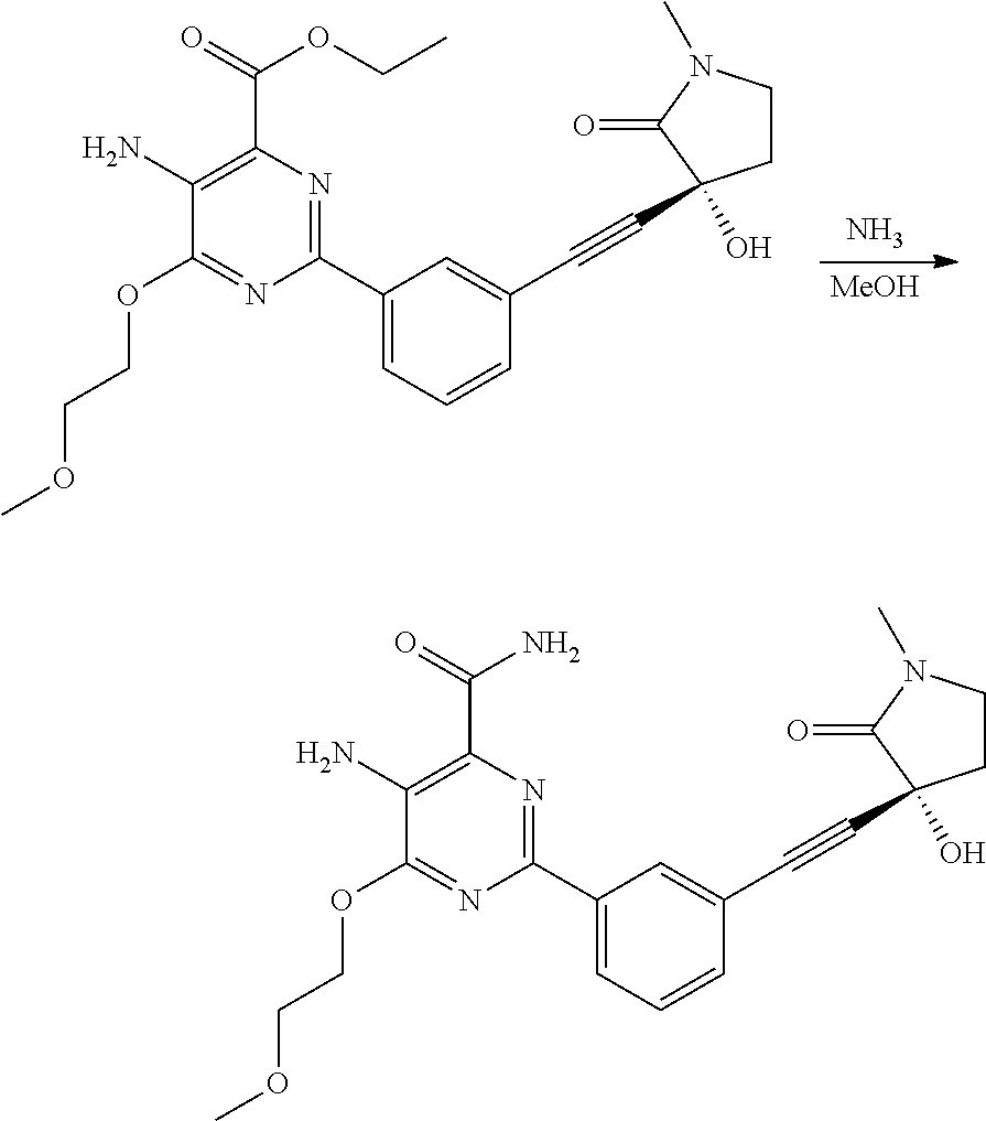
N.[MeOH].C1(OCCOC)=NC(C2=CC=CC(C#CC3(O)CCN(C)C3=O)=C2)=NC(C(=O)OCC)=C1N.C1(OCCOC)=NC(C2=CC=CC(C#CC3(O)CCN(C)C3=O)=C2)=NC(C(=O)N)=C1N
